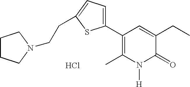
Cl.C1CCN(CCC2=CC=C(C3=C(C)N([H])C(=O)C(CC)=C3)S2)C1
